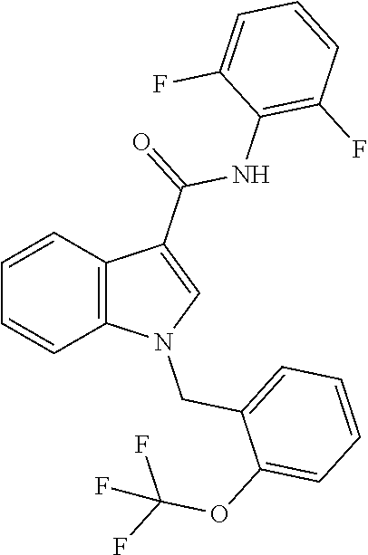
C1=CC=CC2=C1C(C(NC1=C(F)C=CC=C1F)=O)=CN2CC1=CC=CC=C1OC(F)(F)F
